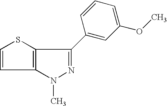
N1(C)N=C(C2=CC(OC)=CC=C2)C2=C1C=CS2
